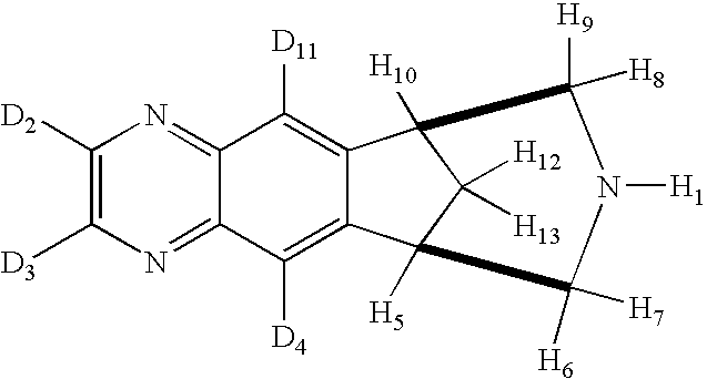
C1([D2])=C([D3])N=C2C(=N1)C([D11])=C1C(=C2[D4])C2([H5])C([H12])([H13])C1([H10])C([H8])([H9])N([H1])C2([H6])[H7]
